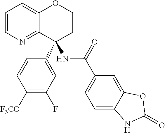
C1=CN=C2C(=C1)OCCC2(C1=CC(F)=C([F3CO])C=C1)NC(C1=CC=C2C(=C1)OC(=O)N2)=O
